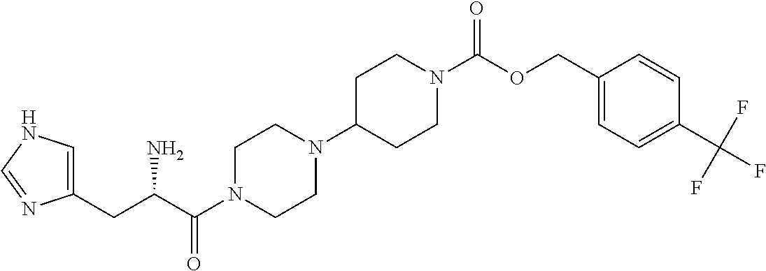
C1(CC(C(N2CCN(C3CCN(C(OCC4=CC=C(C(F)(F)F)C=C4)=O)CC3)CC2)=O)N)=CNC=N1
